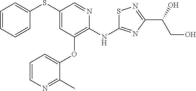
C1(SC2=CC=CC=C2)=CC(OC2=CC=CN=C2C)=C(NC2=NC(C(O)CO)=NS2)N=C1
